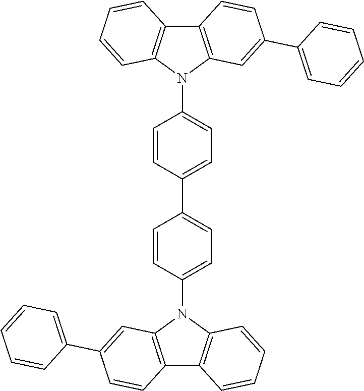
C12=C(N(C3=CC=C(C4=CC=C(N5C6=C(C7=C5C=CC=C7)C=CC(C5=CC=CC=C5)=C6)C=C4)C=C3)C3=C1C=CC=C3)C=C(C1=CC=CC=C1)C=C2
